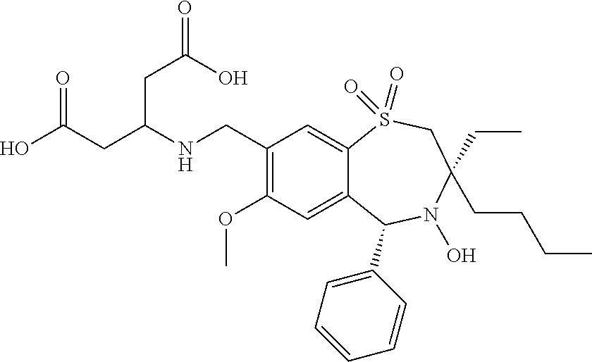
C1(CNC(CC(=O)O)CC(O)=O)=C(OC)C=C2C(=C1)S(=O)(=O)CC(CCCC)(CC)N(O)C2C1=CC=CC=C1
